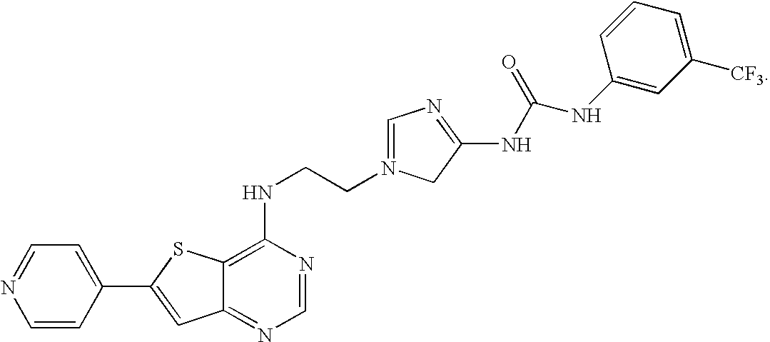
C1(NCCN2=CN=C(NC(NC3=CC([CF3])=CC=C3)=O)C2)=C2C(=NC=N1)C=C(C1=CC=NC=C1)S2
